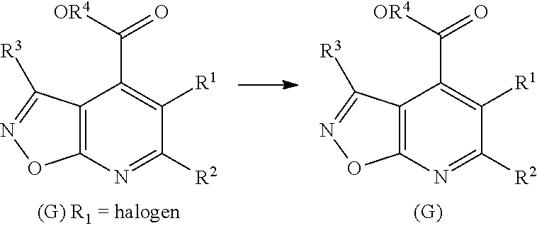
C12=C(C([R3])=NO1)C(C([OR4])=O)=C([R1])C([R2])=N2.C12=C(C([R3])=NO1)C(C([OR4])=O)=C([R1])C([R2])=N2
